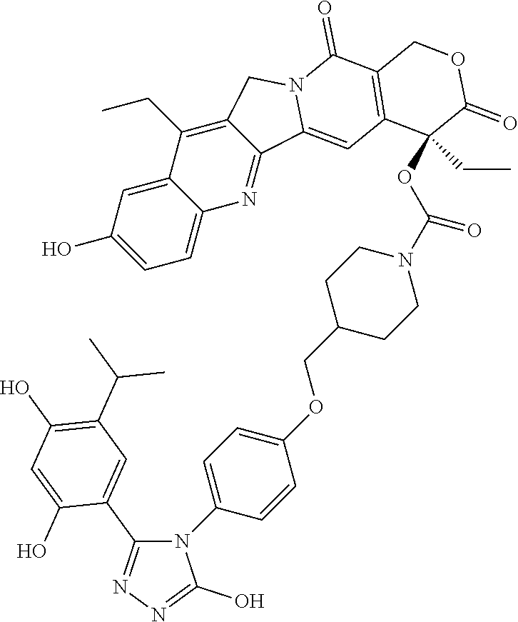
OC1=CC=C2C(=C1)C(CC)=C1C(=N2)C2=CC3=C(C(=O)N2C1)COC(=O)C3(CC)OC(N1CCC(COC2=CC=C(N3C(C4=CC(C(C)C)=C(O)C=C4O)=NN=C3O)C=C2)CC1)=O
